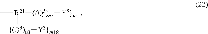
C[R21]([{(Q3)n3][Y3}m18])[{(Q5)n5][Y5}m17]
